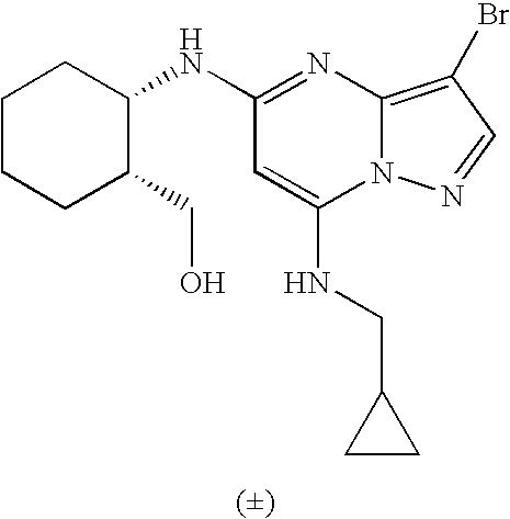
C1(NC2CCCCC2CO)=NC2=C(Br)C=NN2C(NCC2CC2)=C1
